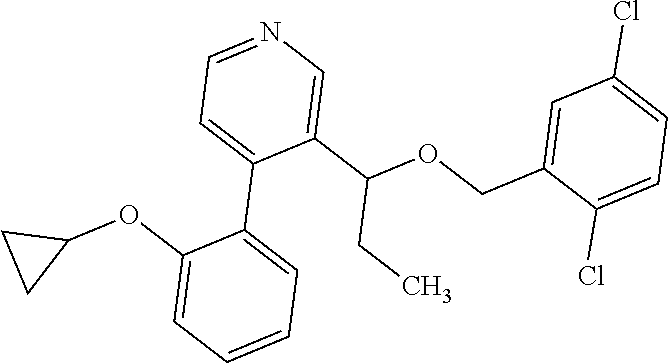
C1CC1OC1=CC=CC=C1C1=CC=NC=C1C(CC)OCC1=CC(Cl)=CC=C1Cl
